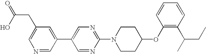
N1=CC(C2=CN=C(N3CCC(OC4=C(C(C)CC)C=CC=C4)CC3)N=C2)=CC(CC(O)=O)=C1
